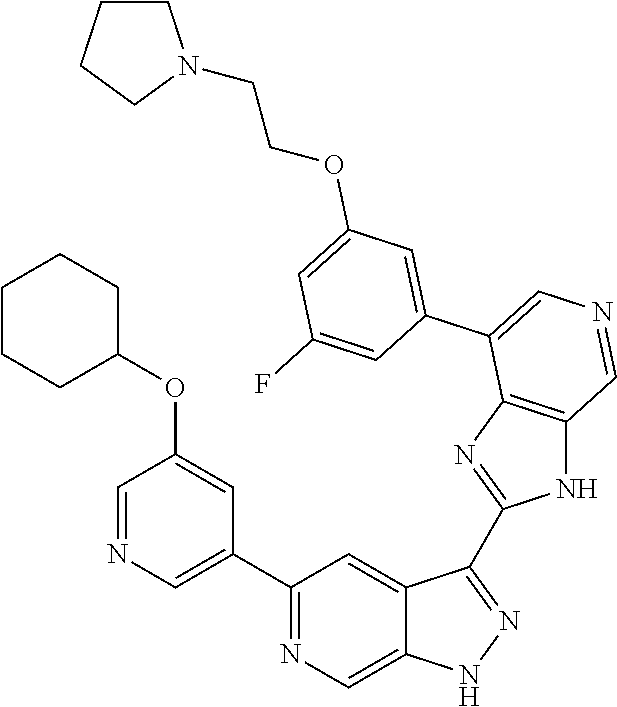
C1(C2=CN=CC(OC3CCCCC3)=C2)=NC=C2C(=C1)C(C1=NC3=C(N1)C=NC=C3C1=CC(OCCN3CCCC3)=CC(F)=C1)=NN2
